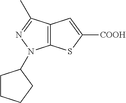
C12=C(C(C)=NN1C1CCCC1)C=C([COOH])S2
